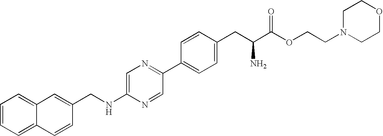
C12=CC=CC=C1C=C(CNC1=CN=C(C3=CC=C(CC(C(OCCN4CCOCC4)=O)N)C=C3)C=N1)C=C2
